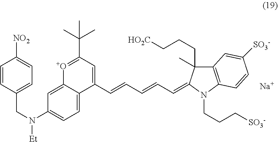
C1=C2C(=CC(N(CC3=CC=C([NO2])C=C3)[Et])=C1)[O+]=C(C(C)(C)C)C=C2C=CC=CC=C1C(CCC[HO2C])(C)C2=C(N1CCC[SO3-])C=CC([SO3-])=C2.[Na]
